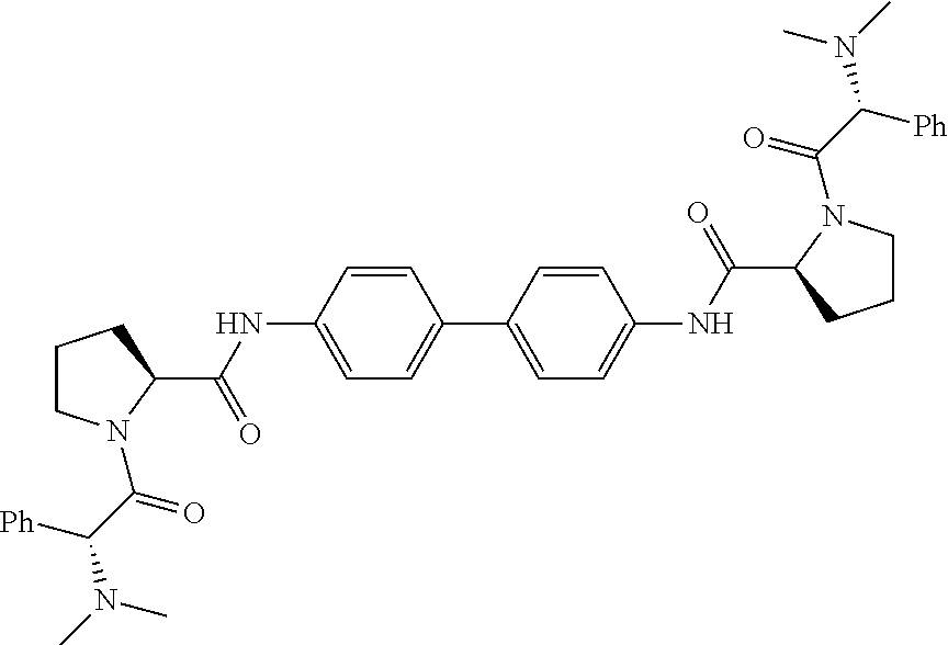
C1CN(C(C([Ph])N(C)C)=O)C(C(NC2=CC=C(C3=CC=C(NC(C4N(C(C([Ph])N(C)C)=O)CCC4)=O)C=C3)C=C2)=O)C1
